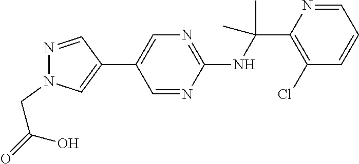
C1(C2=CN=C(NC(C3=C(Cl)C=CC=N3)(C)C)N=C2)=CN(CC(O)=O)N=C1
